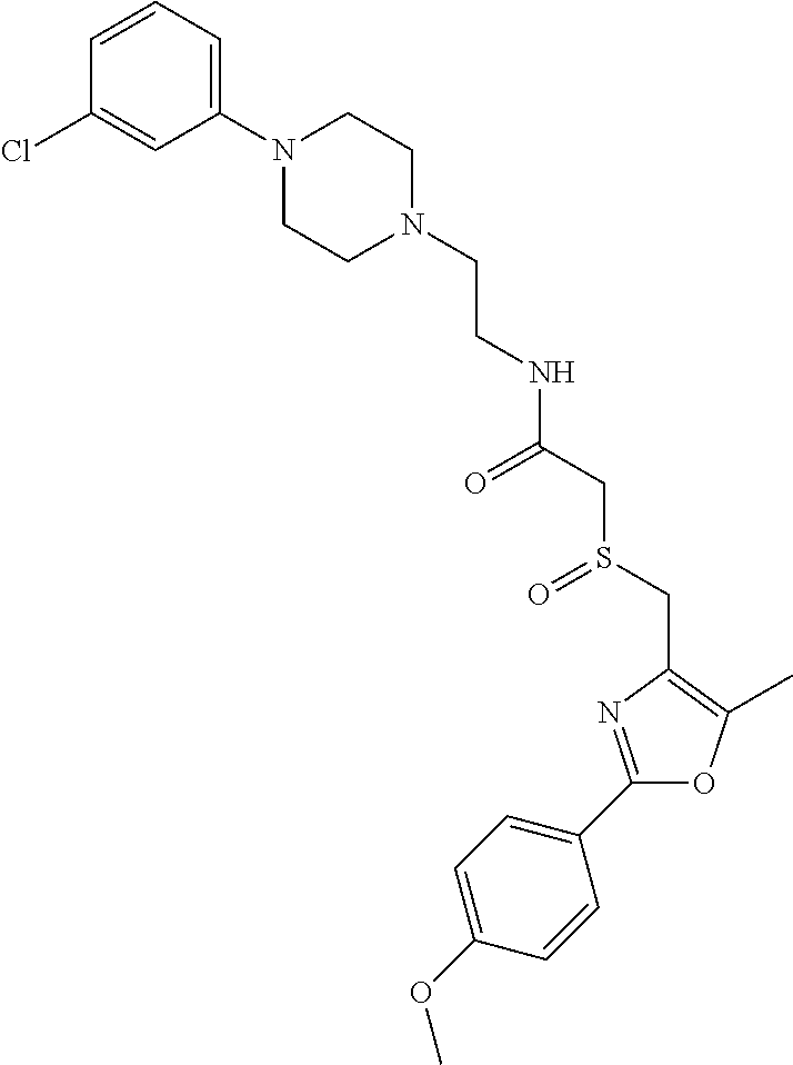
C(CN1CCN(C2=CC=CC(Cl)=C2)CC1)NC(CS(CC1=C(C)OC(C2=CC=C(OC)C=C2)=N1)=O)=O
